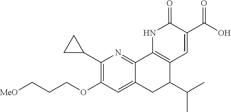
[MeO]CCCOC1=C(C2CC2)N=C2C(=C1)CC(C(C)C)C1=C2NC(=O)C(C(=O)O)=C1
